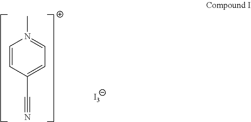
[I3].C1=CC(C#N)=CC=N1C
